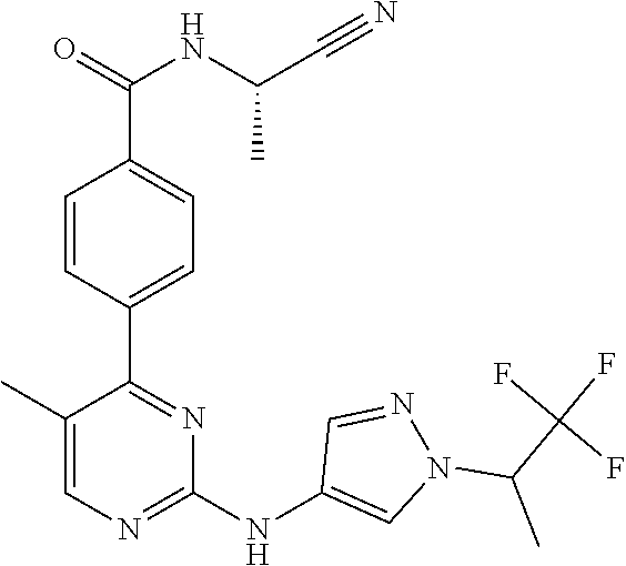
C1(C2=NC(NC3=CN(C(C(F)(F)F)C)N=C3)=NC=C2C)=CC=C(C(=O)NC(C#N)C)C=C1
